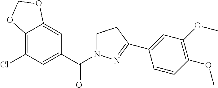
C1(C(N2CCC(C3=CC(OC)=C(OC)C=C3)=N2)=O)=CC(Cl)=C2C(=C1)OCO2
